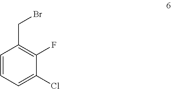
C1=CC=C(Cl)C(F)=C1CBr
